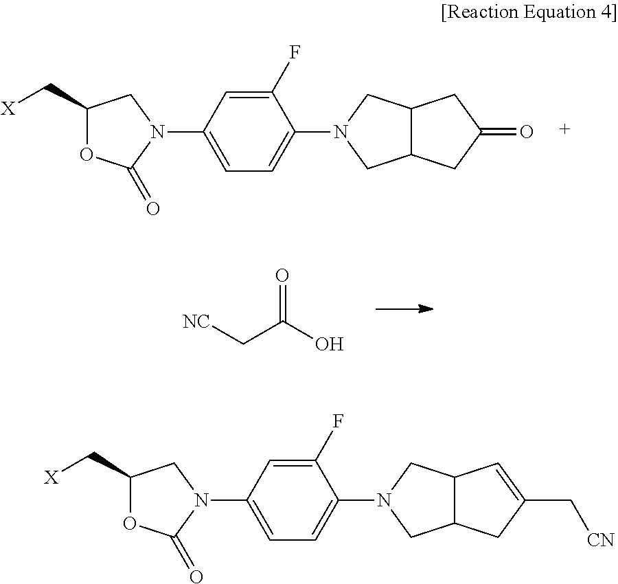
C1(C[X])OC(=O)N(C2=CC=C(N3CC4C(C3)CC(=O)C4)C(F)=C2)C1.[NC]CC(=O)O.C1(C[X])OC(=O)N(C2=CC=C(N3CC4C(C3)CC(C[CN])=C4)C(F)=C2)C1
